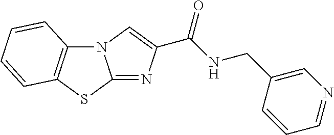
N12C3=C(SC1=NC(C(NCC1=CN=CC=C1)=O)=C2)C=CC=C3
